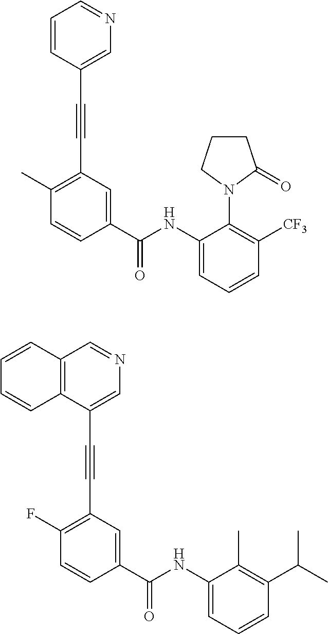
C1=CC(C#CC2=C(C)C=CC(C(NC3=CC=CC([CF3])=C3N3CCCC3=O)=O)=C2)=CN=C1.C12=C(C(C#CC3=C(F)C=CC(C(NC4=CC=CC(C(C)C)=C4C)=O)=C3)=CN=C1)C=CC=C2
